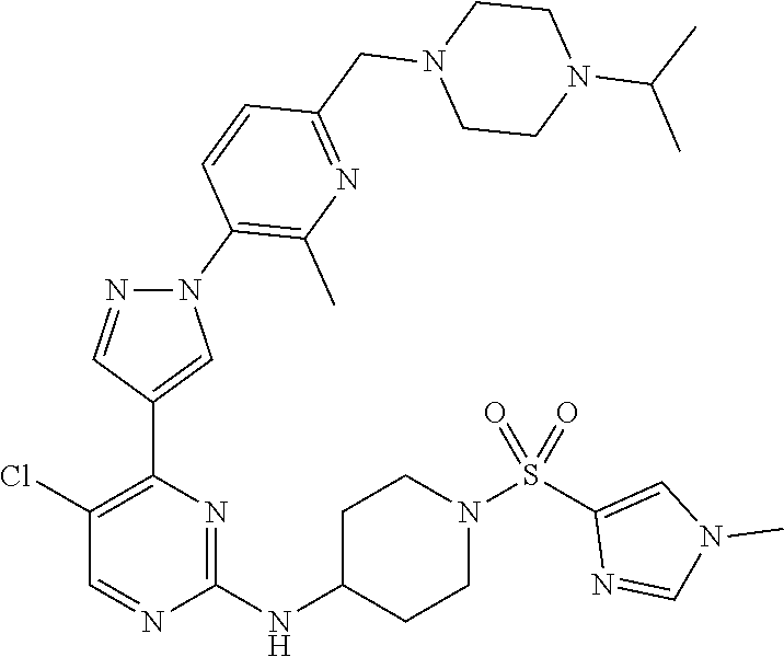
C1(Cl)=C(C2=CN(C3=C(C)N=C(CN4CCN(C(C)C)CC4)C=C3)N=C2)N=C(NC2CCN(S(C3=CN(C)C=N3)(=O)=O)CC2)N=C1
